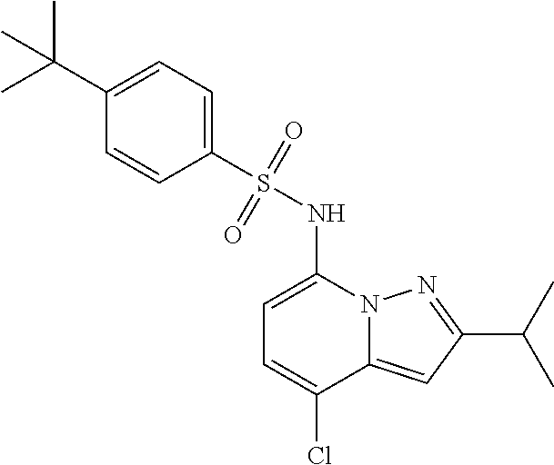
C1=C(NS(C2=CC=C(C(C)(C)C)C=C2)(=O)=O)N2C(=CC(C(C)C)=N2)C(Cl)=C1
